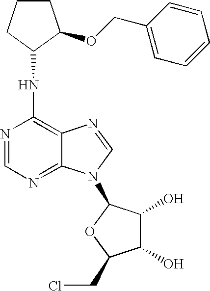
N(C1=C2C(=NC=N1)N(C1C(O)C(O)C(CCl)O1)C=N2)C1CCCC1OCC1=CC=CC=C1
